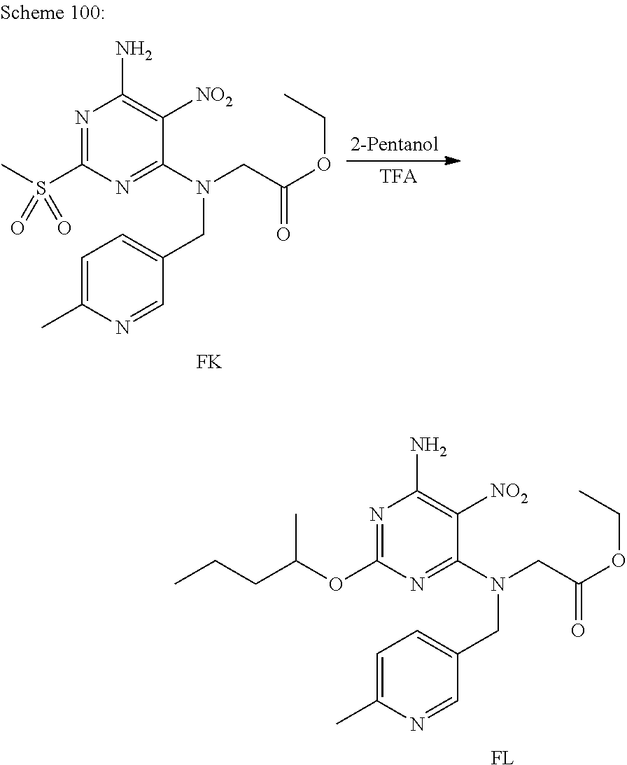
C1=C(C)N=CC(CN(C2=NC(OC(CCC)C)=NC(N)=C2[NO2])CC(OCC)=O)=C1.[FL].C1=C(C)N=CC(CN(C2=NC(S(C)(=O)=O)=NC(N)=C2[NO2])CC(OCC)=O)=C1.[FK]
